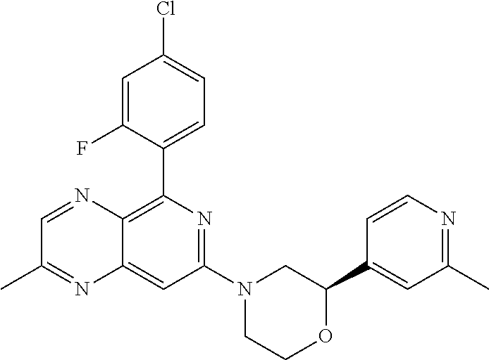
C1(C2=C3C(=CC(N4CCOC(C5=CC(C)=NC=C5)C4)=N2)N=C(C)C=N3)=CC=C(Cl)C=C1F
